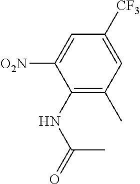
C1([CF3])=CC(C)=C(NC(C)=O)C([O2N])=C1
